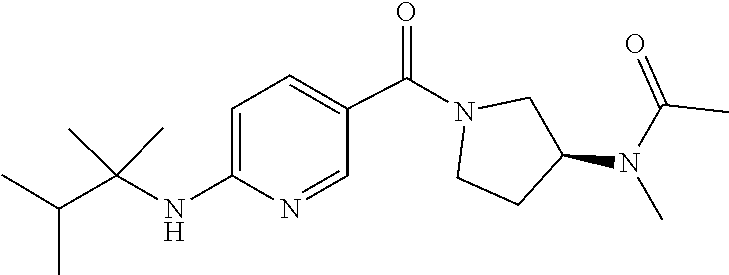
N(C)(C1CCN(C(C2=CC=C(NC(C(C)C)(C)C)N=C2)=O)C1)C(=O)C
